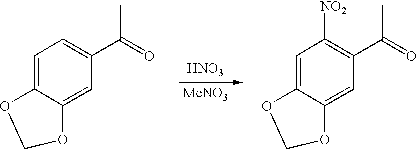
C1=C2C(=CC(C(=O)C)=C1)OCO2.[HNO3].[MeNO3].C1=C2C(=CC(C(=O)C)=C1[NO2])OCO2
